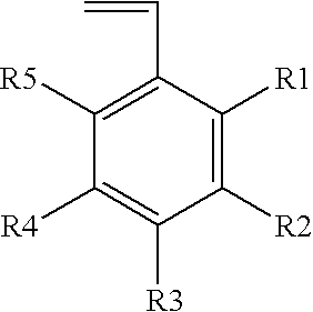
C1([R2])=C([R1])C(C=C)=C([R5])C([R4])=C1[R3]
